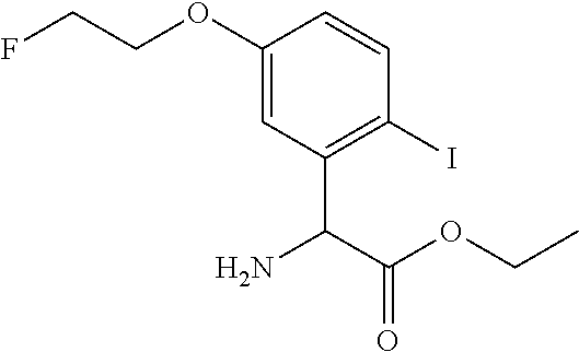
C1=C(OCCF)C=CC(I)=C1C(C(OCC)=O)N
